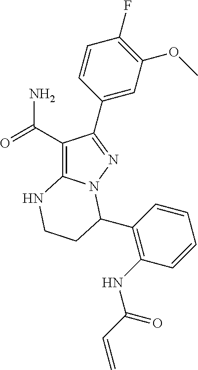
C1(C(=O)N)=C2N(N=C1C1=CC(OC)=C(F)C=C1)C(C1=C(NC(C=C)=O)C=CC=C1)CCN2
